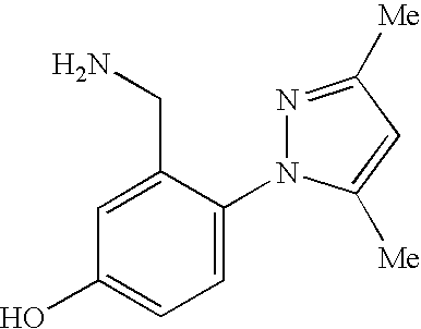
C1=C(N2N=C([Me])C=C2[Me])C(CN)=CC(O)=C1
